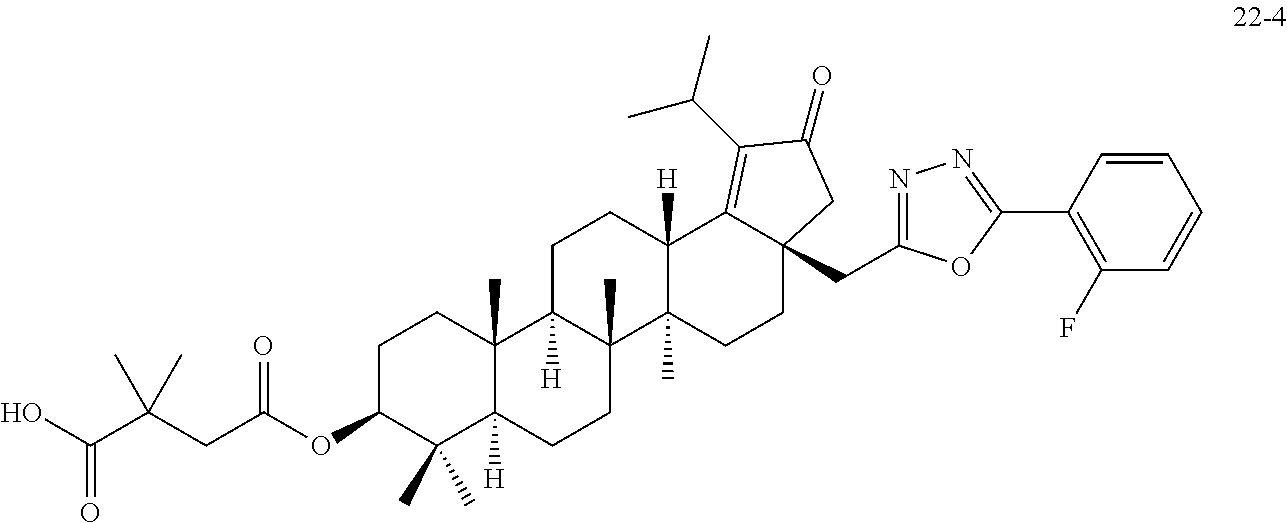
O=C(O)C(CC(OC1C(C)(C)C2([H])C(C)(CC1)C1([H])C(C)(CC2)C2(C)C([H])(CC1)C1=C(C(C)C)C(=O)CC1(CC1=NN=C(C3=C(F)C=CC=C3)O1)CC2)=O)(C)C
